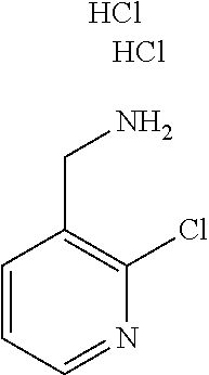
C1=CC=NC(Cl)=C1CN.Cl.Cl
